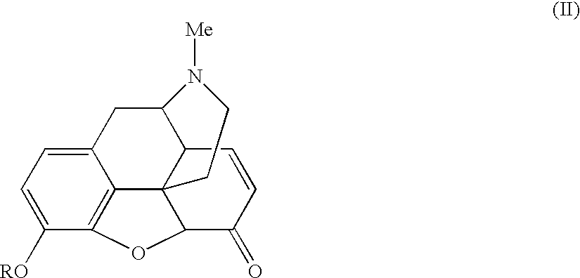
C12=C3C([RO])=CC=C1CC1C4C2(C(C(=O)C=C4)O3)CCN1[Me]
